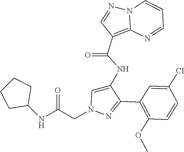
C1(C2=NN(CC(NC3CCCC3)=O)C=C2NC(C2=C3N(N=C2)C=CC=N3)=O)=C(OC)C=CC(Cl)=C1
